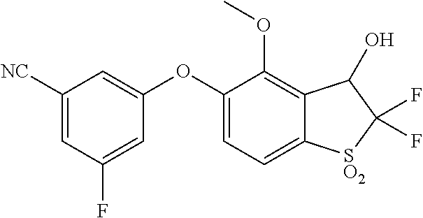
O(C1=CC([NC])=CC(F)=C1)C1=CC=C2C(=C1OC)C(O)C(F)(F)[SO2]2
